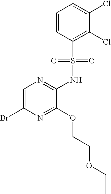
C1=C(Br)N=C(OCCOCC)C(NS(C2=C(Cl)C(Cl)=CC=C2)(=O)=O)=N1
